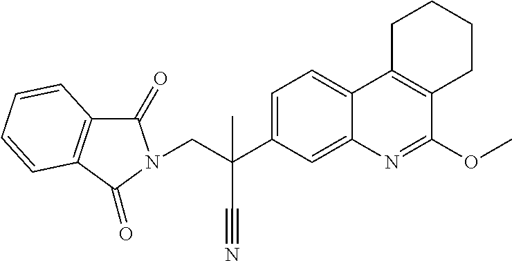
C(C(C1=CC=C2C(=C1)N=C(OC)C1=C2CCCC1)(C)C#N)N1C(=O)C2=C(C1=O)C=CC=C2
